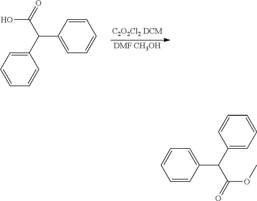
[DMF CH3OH].C1(C(C(=O)O)C2=CC=CC=C2)=CC=CC=C1.C1(C(C(=O)OC)C2=CC=CC=C2)=CC=CC=C1
